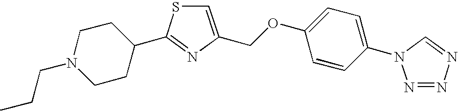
C1=C(COC2=CC=C(N3N=NN=C3)C=C2)N=C(C2CCN(CCC)CC2)S1
